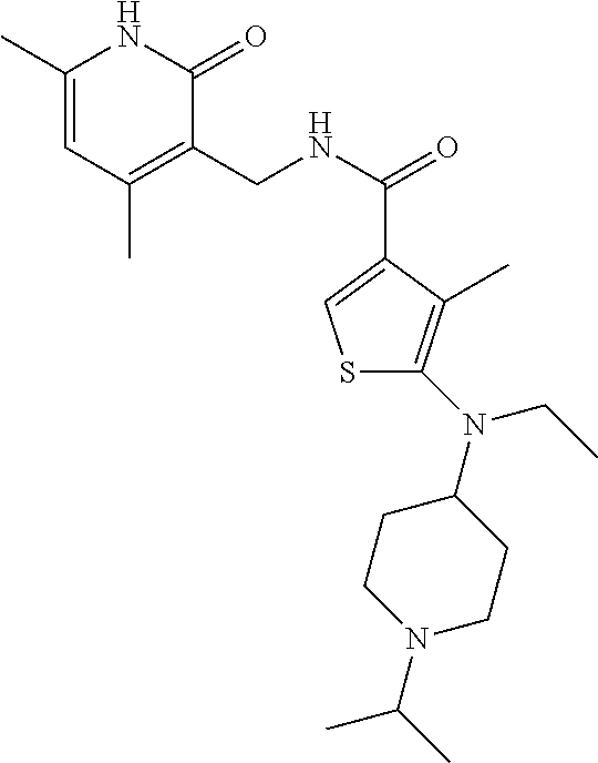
S1C(N(CC)C2CCN(C(C)C)CC2)=C(C)C(C(=O)NCC2=C(C)C=C(C)NC2=O)=C1
